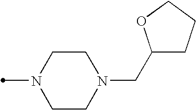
N1(C)CCN(CC2CCCO2)CC1
